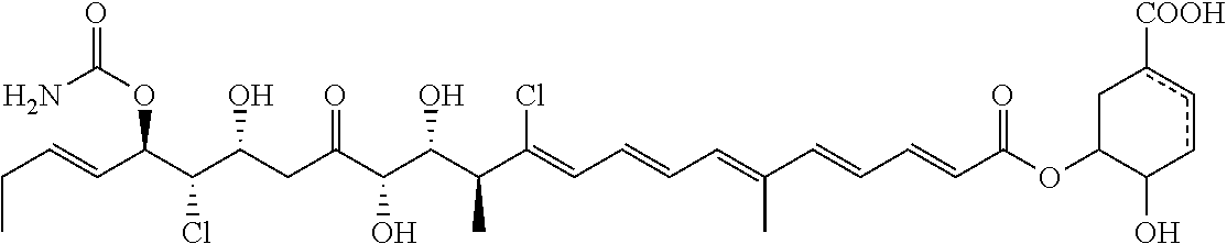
CCC=CC(C(C(CC(C(C(C(C(=CC=CC=C(C=CC=CC(OC1Cc([COOH])ccC1O)=O)C)Cl)C)O)O)=O)O)Cl)OC(=O)N
